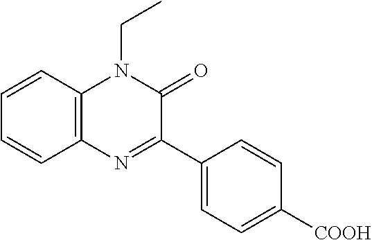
C1=CC2=C(C=C1)N=C(C1=CC=C([COOH])C=C1)C(=O)N2CC
